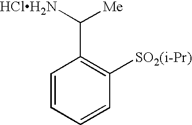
C1=CC=CC([SO2(i-Pr)])=C1C([HClH2N])[Me]
